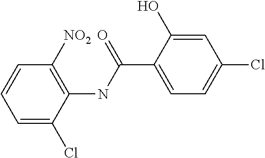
C1=C(Cl)C(NC(C2=CC=C(Cl)C=C2O)=O)=C([NO2])C=C1
